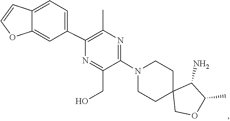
C1C2(COC(C)C2N)CCN(C2=NC(C)=C(C3=CC=C4C(=C3)OC=C4)N=C2CO)C1
